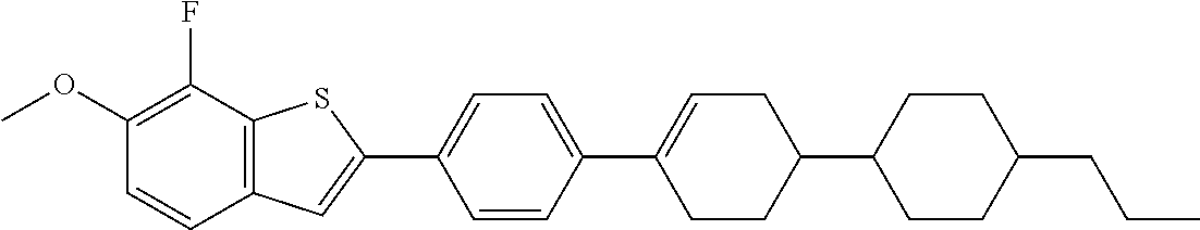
COC1=C(F)C2=C(C=C1)C=C(C1=CC=C(C3=CCC(C4CCC(CCC)CC4)CC3)C=C1)S2
